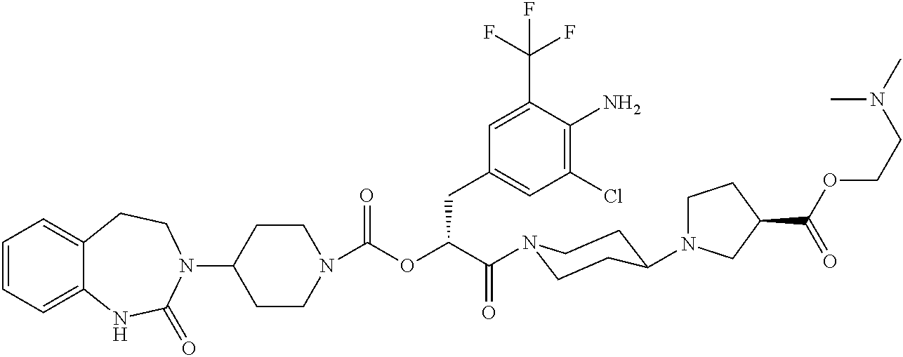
C1(N2CCC3=CC=CC=C3NC2=O)CCN(C(=O)OC(C(=O)N2CCC(N3CCC(C(OCCN(C)C)=O)C3)CC2)CC2=CC(Cl)=C(N)C(C(F)(F)F)=C2)CC1
